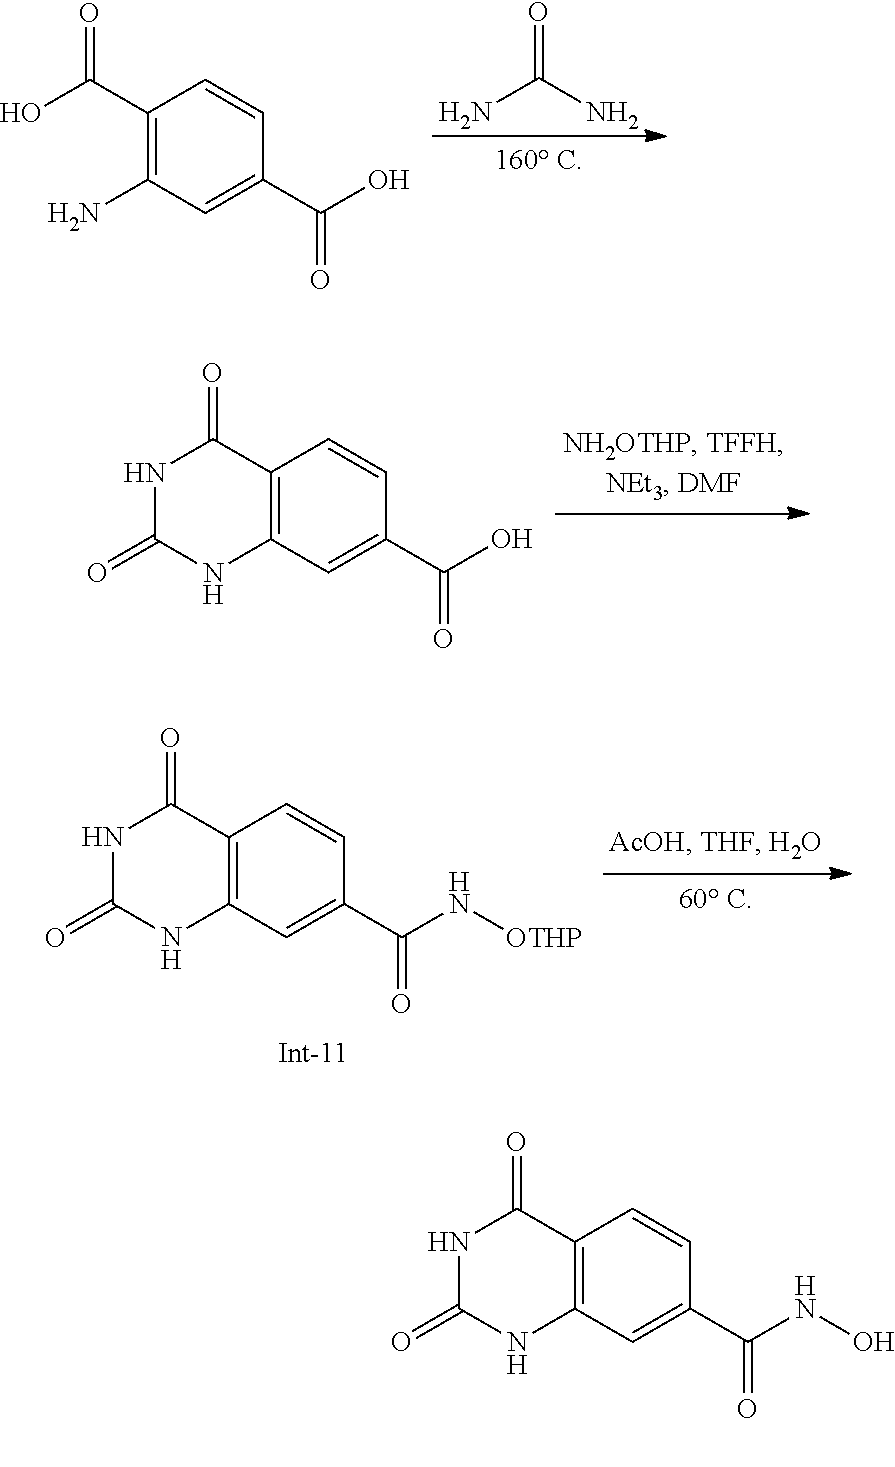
C12=C(C=C(C(NO)=O)C=C1)NC(=O)NC2=O.NC(N)=O.C1(C(O)=O)=C(N)C=C(C(O)=O)C=C1.C12=C(C=C(C(O)=O)C=C1)NC(=O)NC2=O.C12=C(C=C(C(N[OTHP])=O)C=C1)NC(=O)NC2=O
